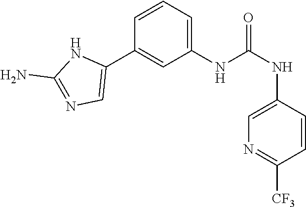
C1(NC(NC2=CN=C([CF3])C=C2)=O)=CC=CC(C2=CN=C(N)N2)=C1
